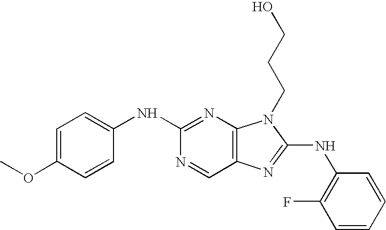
C1(NC2=NC3=C(C=N2)N=C(NC2=C(F)C=CC=C2)N3CCCO)=CC=C(OC)C=C1
